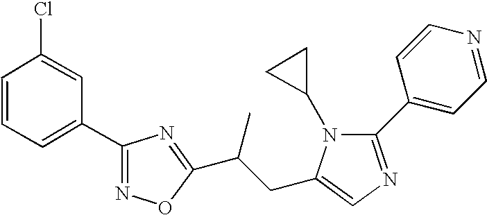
C1=CC(Cl)=CC(C2=NOC(C(CC3=CN=C(C4=CC=NC=C4)N3C3CC3)C)=N2)=C1
